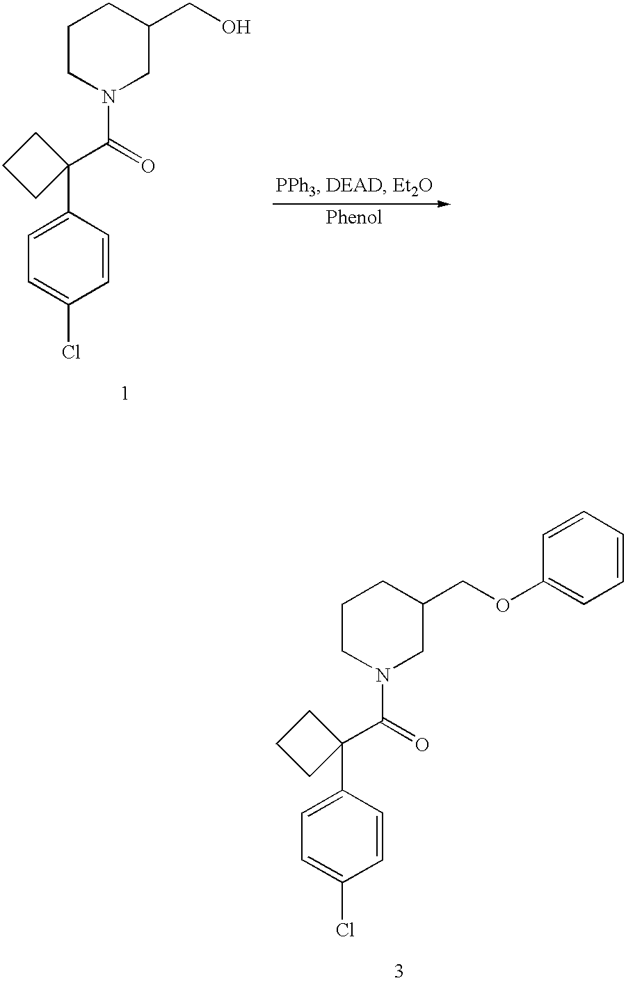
C1=C(C2(C(N3CC(COC4=CC=CC=C4)CCC3)=O)CCC2)C=CC(Cl)=C1.C1=C(C2(C(=O)N3CC(CO)CCC3)CCC2)C=CC(Cl)=C1
